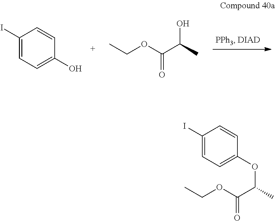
C1(I)=CC=C(O)C=C1.C(OC(C(C)O)=O)C.C1(I)=CC=C(OC(C)C(OCC)=O)C=C1
